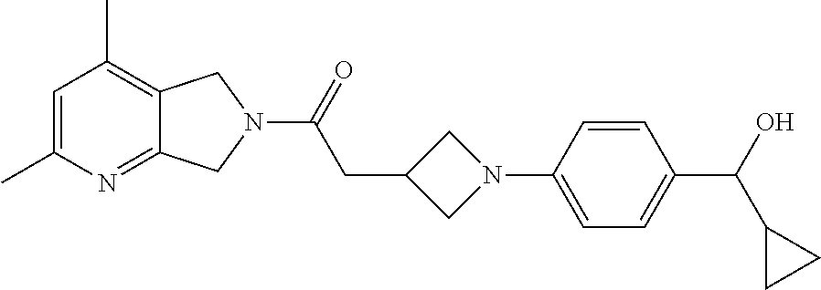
C1=C(C)N=C2C(=C1C)CN(C(=O)CC1CN(C3=CC=C(C(C4CC4)O)C=C3)C1)C2
